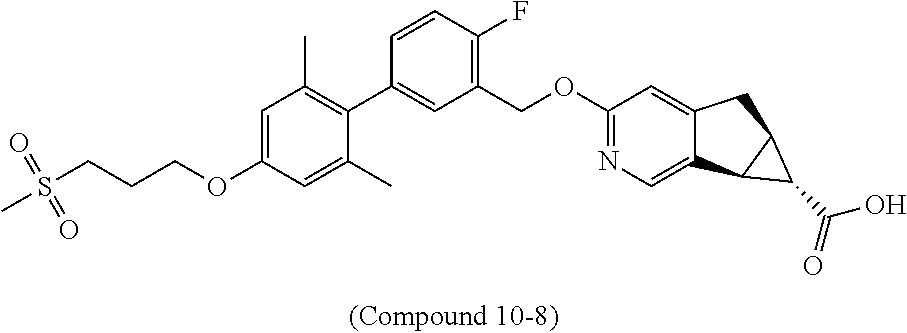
C1=C(OCCCS(C)(=O)=O)C=C(C)C(C2=CC(COC3=NC=C4C(=C3)CC3C4C3C(=O)O)=C(F)C=C2)=C1C
